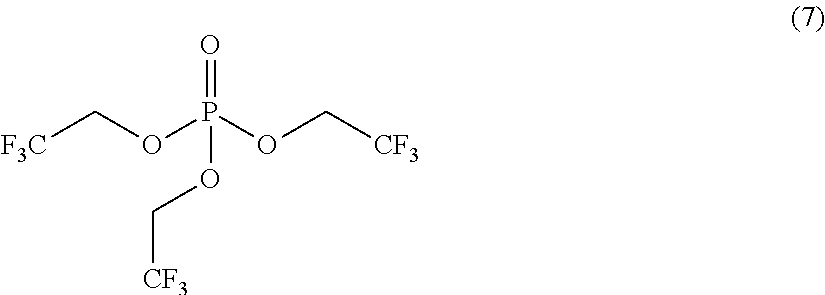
[F3C]COP(OC[CF3])(=O)OC[CF3]
